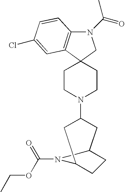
N1(C(C)=O)C2=C(C3(C1)CCN(C1CC4CCC(C1)N4C(=O)OCC)CC3)C=C(Cl)C=C2
